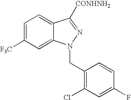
C1=C([F3C])C=C2C(=C1)C([CONHNH2])=NN2CC1=C(Cl)C=C(F)C=C1
